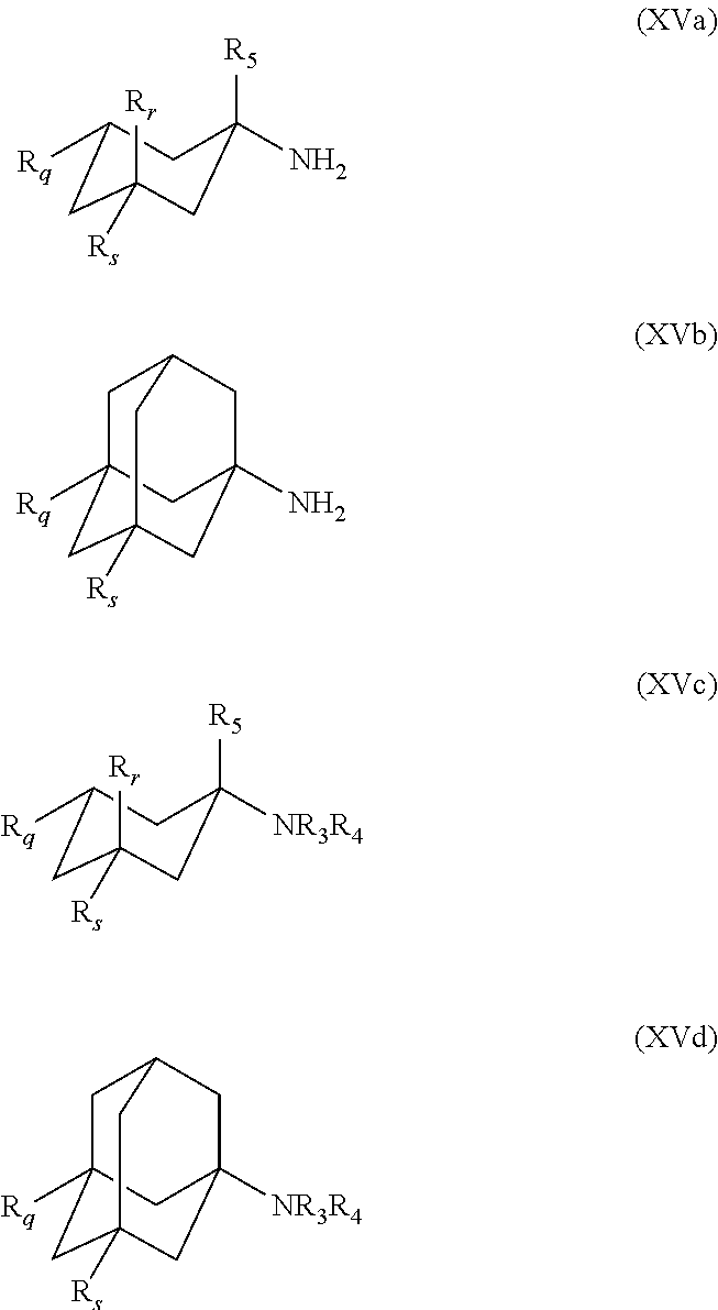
C1([Rq])CC([Rr])([Rs])CC([R5])(N)C1.C1([Rq])CC([Rr])([Rs])CC([R5])([NR3R4])C1.C1C2([Rq])CC3([Rs])CC(N)(CC1C3)C2.C1C2([Rq])CC3([Rs])CC([NR3R4])(CC1C3)C2
